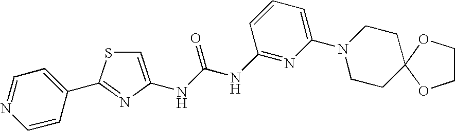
C1=C(C2=NC(NC(NC3=NC(N4CCC5(CC4)OCCO5)=CC=C3)=O)=CS2)C=CN=C1
